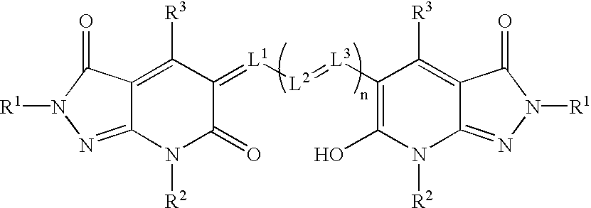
[R1]N1N=C2C(=C([R3])C(=[L1][L2]=[L3]C3=C(O)N([R2])C4=NN([R1])C(=O)C4=C3[R3])C(=O)N2[R2])C1=O
